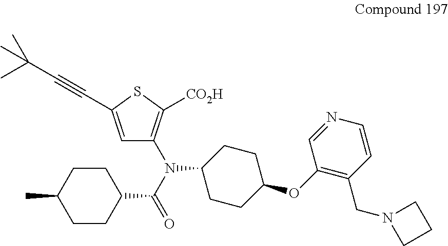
C1(N(C(=O)C2CCC(C)CC2)C2=C([CO2H])SC(C#CC(C)(C)C)=C2)CCC(OC2=C(CN3CCC3)C=CN=C2)CC1
